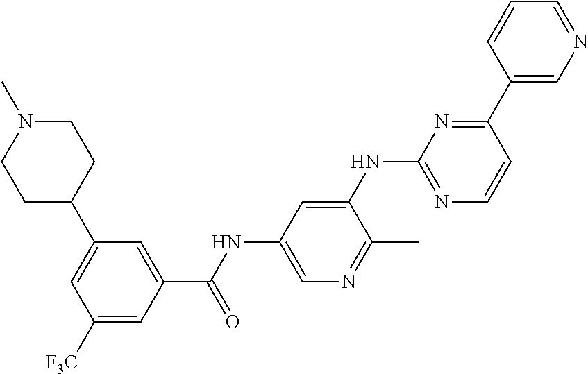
C1(C2=NC(NC3=CC(NC(C4=CC(C5CCN(C)CC5)=CC([F3C])=C4)=O)=CN=C3C)=NC=C2)=CN=CC=C1
